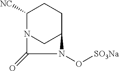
C1([NC])N2CC(CC1)N(O[SO3Na])C2=O
